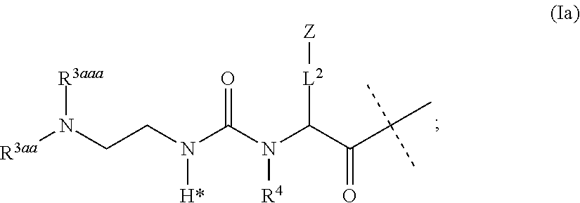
[R3aa]N(CCN(C(N(C(C(C(C)(C)C)=O)[L2][Z])[R4])=O)[H*])[R3aaa]
